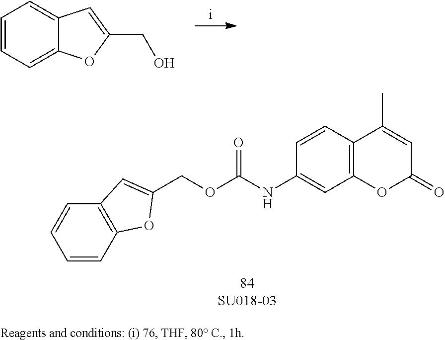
C1=CC=C2C(=C1)C=C(CO)O2.O(CC1=CC2=C(C=CC=C2)O1)C(NC1=CC2=C(C=C1)C(C)=CC(=O)O2)=O
